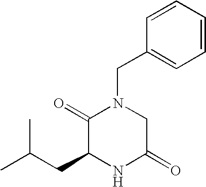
C1=CC(CN2C(=O)C(CC(C)C)NC(=O)C2)=CC=C1
